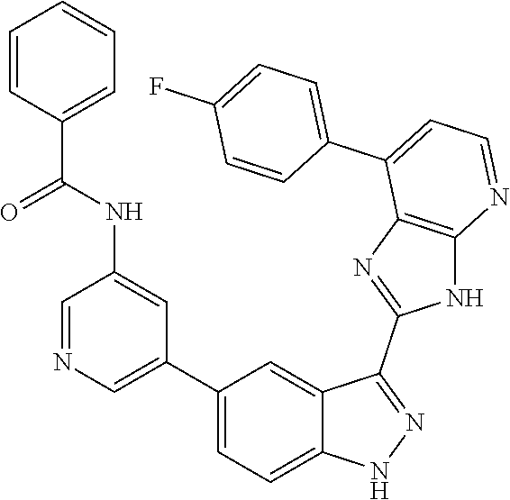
C1=NC=C(C2=CC=C3C(=C2)C(C2=NC4=C(N2)N=CC=C4C2=CC=C(F)C=C2)=NN3)C=C1NC(C1=CC=CC=C1)=O
